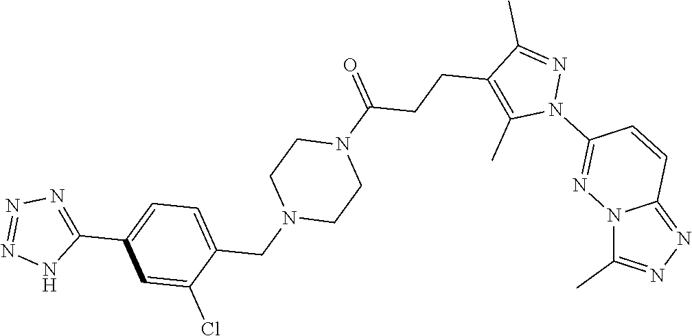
N12C(C)=NN=C1C=CC(N1N=C(C)C(CCC(N3CCN(CC4=CC=C(C5=NN=NN5)C=C4Cl)CC3)=O)=C1C)=N2
